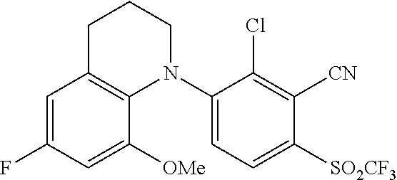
C1=C(F)C=C([OMe])C2=C1CCCN2C1=CC=C([SO2CF3])C([CN])=C1Cl
